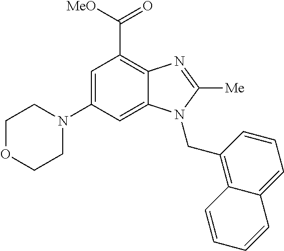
C1OCCN(C2=CC(C([MeO])=O)=C3C(=C2)N(CC2=C4C(=CC=C2)C=CC=C4)C([Me])=N3)C1
